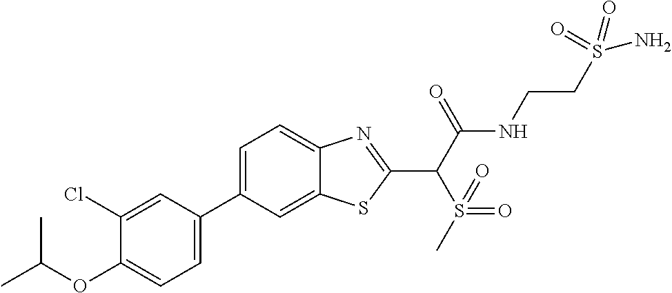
C1=C(C2=CC=C(OC(C)C)C(Cl)=C2)C=C2C(=C1)N=C(C(C(NCCS(N)(=O)=O)=O)S(=O)(=O)C)S2
